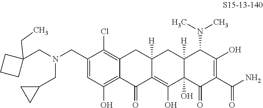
C1(CN(CC2(CC)CCC2)CC2CC2)=CC(O)=C2C(=C1Cl)CC1([H])C(=C(O)C3(O)C([H])(C1)C(N(C)C)C(O)=C(C(N)=O)C3=O)C2=O
